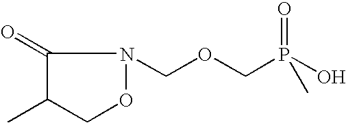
C1(=O)C(C)CON1COCP(O)(=O)C
